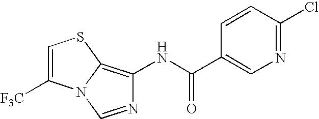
C1=C([F3C])N2C(=C(NC(C3=CN=C(Cl)C=C3)=O)N=C2)S1
